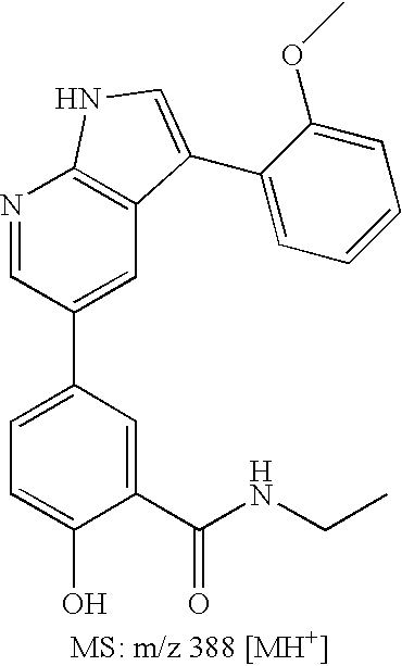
C1=C(C2=CC3=C(N=C2)NC=C3C2=CC=CC=C2OC)C=C(C(NCC)=O)C(O)=C1
